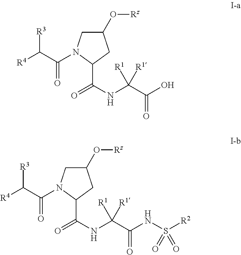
C1N(C(C([R4])[R3])=O)C(C(NC(C(NS([R2])(=O)=O)=O)([R1])[R1])=O)CC1O[Rz].C1N(C(C([R4])[R3])=O)C(C(NC(C(O)=O)([R1])[R1])=O)CC1O[Rz]
